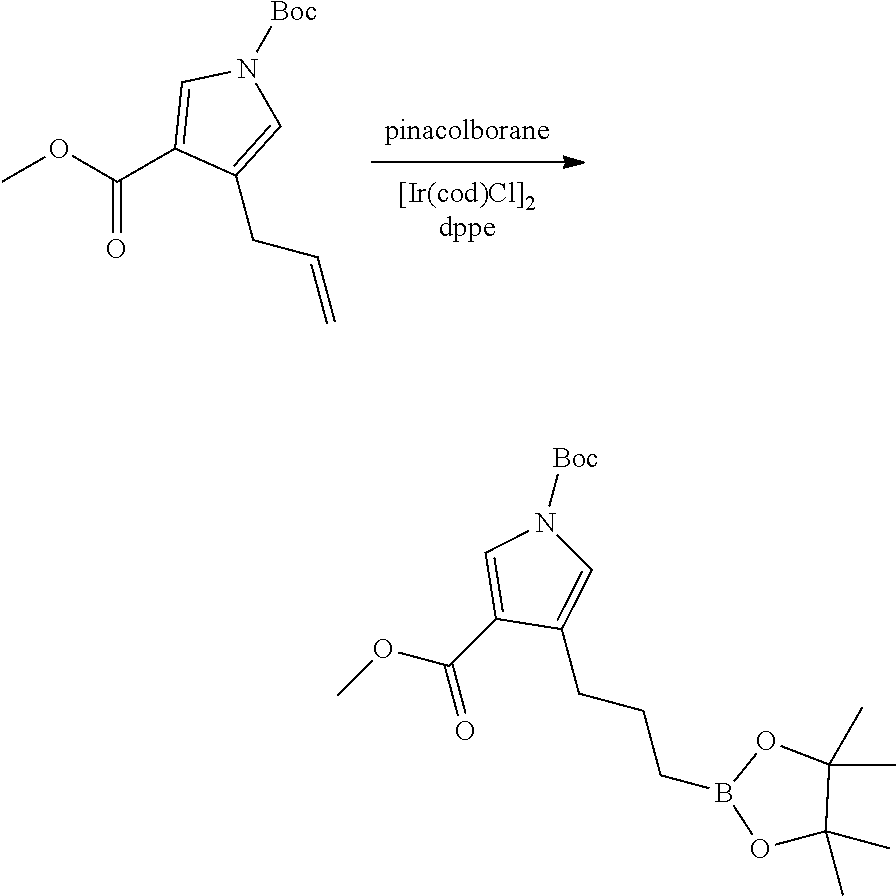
COC(C1=CN([Boc])C=C1CC=C)=O.COC(C1=CN([Boc])C=C1CCCB1OC(C)(C)C(C)(C)O1)=O
